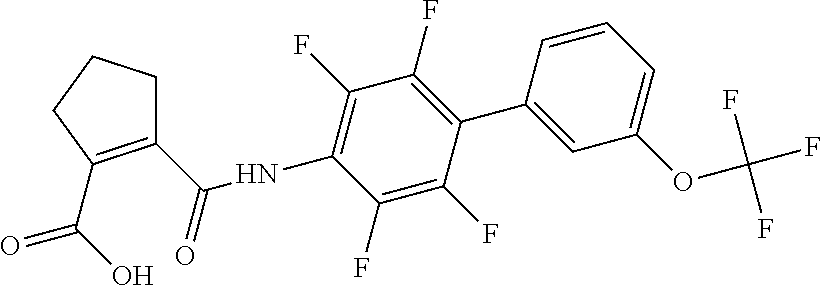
C1CCC(C(O)=O)=C1C(NC1=C(F)C(F)=C(C2=CC(OC(F)(F)F)=CC=C2)C(F)=C1F)=O
